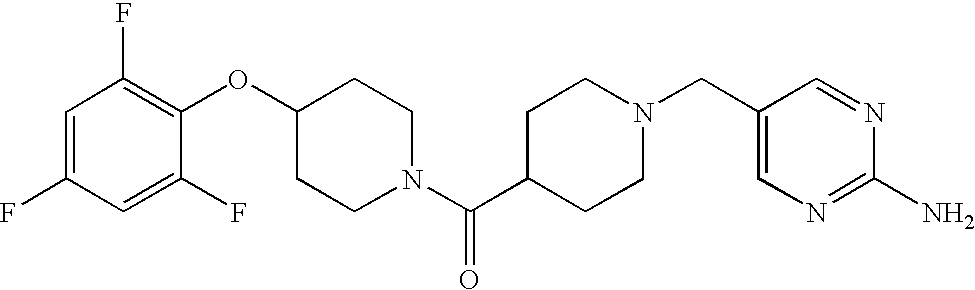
C1(OC2CCN(C(C3CCN(CC4=CN=C(N)N=C4)CC3)=O)CC2)=C(F)C=C(F)C=C1F
